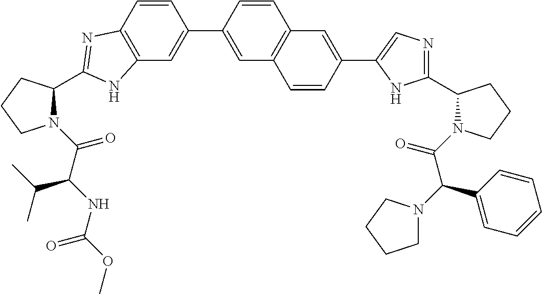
C12=C(C=C(C3=CC4=C(C=C3)C=C(C3=CN=C(C5N(C(=O)C(C6=CC=CC=C6)N6CCCC6)CCC5)N3)C=C4)C=C1)NC(C1N(C(=O)C(NC(=O)OC)C(C)C)CCC1)=N2
